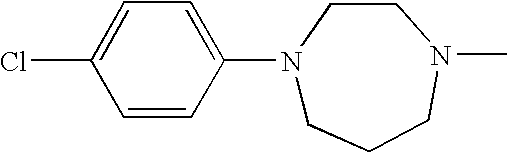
C1=C(N2CCCN(C)CC2)C=CC(Cl)=C1
